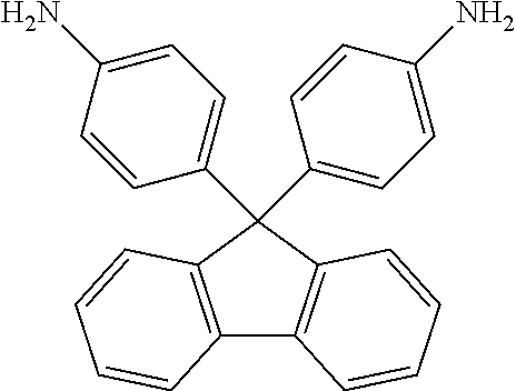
C12=C(C(C3=CC=C(N)C=C3)(C3=CC=C(N)C=C3)C3=C1C=CC=C3)C=CC=C2
